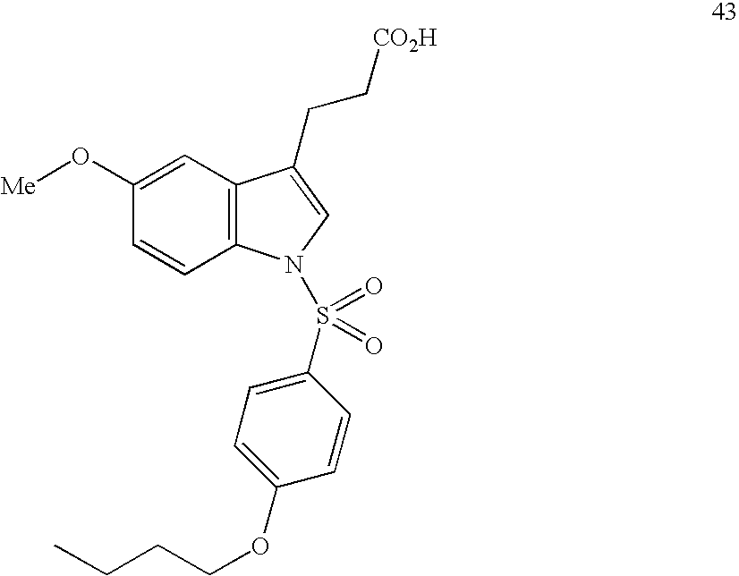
C1=C(O[Me])C=CC2=C1C(CC[CO2H])=CN2S(C1=CC=C(OCCCC)C=C1)(=O)=O
